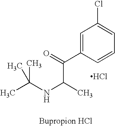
C1=C(C(=O)C(NC(C)(C)C)C)C=CC=C1Cl.Cl
